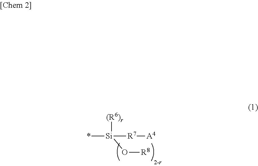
*[Si]([(R6)r])([R7][A4])O[R8]
